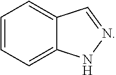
C1=CC=C2C(=C1)C=NN2
